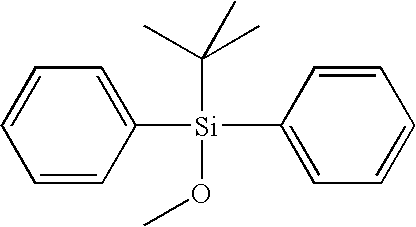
C1([Si](C(C)(C)C)(C2=CC=CC=C2)OC)=CC=CC=C1
